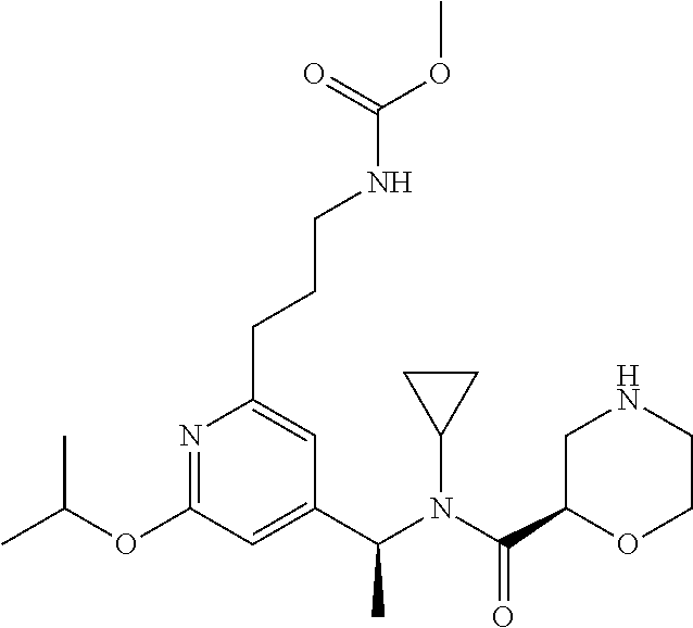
C1C(C(N(C(C2=CC(OC(C)C)=NC(CCCNC(OC)=O)=C2)C)C2CC2)=O)OCCN1
